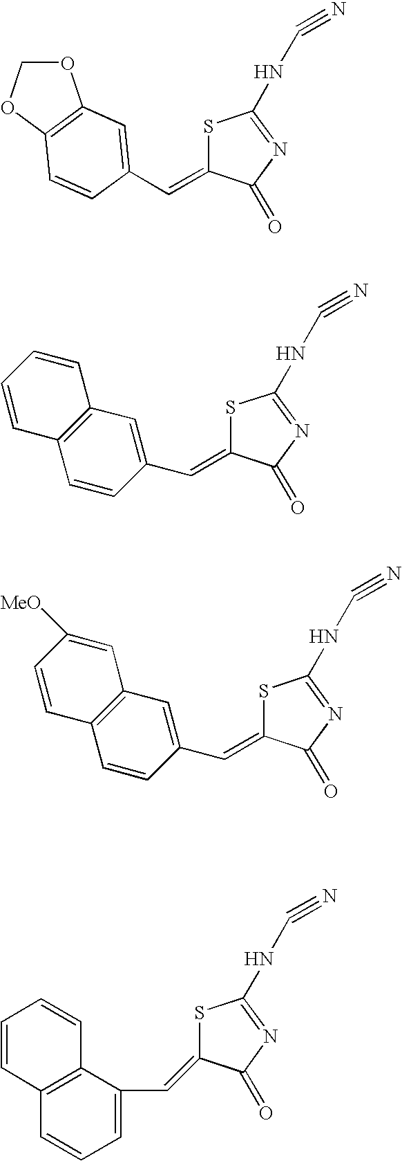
S1C(=CC2=CC3=C(C=C2)C=CC([MeO])=C3)C(=O)N=C1NC#N.S1C(=CC2=CC3=C(C=C2)C=CC=C3)C(=O)N=C1NC#N.C(=C1SC(NC#N)=NC1=O)C1=CC=CC2=C1C=CC=C2.O1COC2=C1C=C(C=C1SC(NC#N)=NC1=O)C=C2
